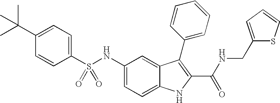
C1(C(C)(C)C)=CC=C(S(NC2=CC=C3C(=C2)C(C2=CC=CC=C2)=C(C(NCC2=CC=CS2)=O)N3)(=O)=O)C=C1
